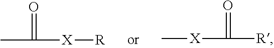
CC(=O)[X][R].C[X]C(=O)[R]
